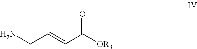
NCC=CC([OR3])=O
